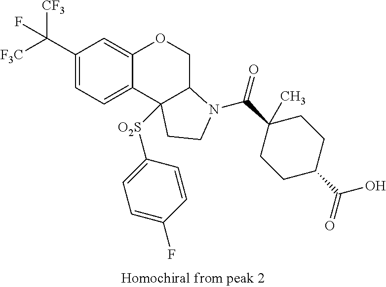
C1(C([F3C])([CF3])F)=CC=C2C(=C1)OCC1C2([O2S]C2=CC=C(F)C=C2)CCN1C(C1(C)CCC(C(=O)O)CC1)=O
